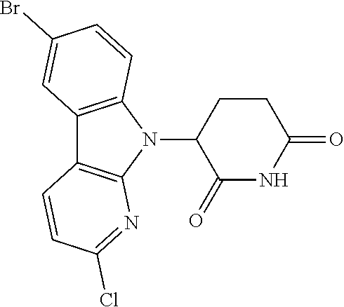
N1(C2C(=O)NC(=O)CC2)C2=C(C3=C1N=C(Cl)C=C3)C=C(Br)C=C2
